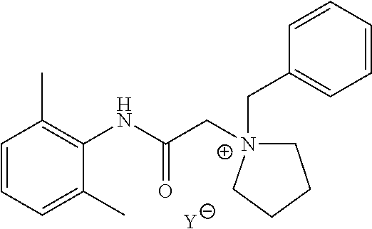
[Y].C1=CC=C(C)C(NC(C[N+]2(CC3=CC=CC=C3)CCCC2)=O)=C1C
